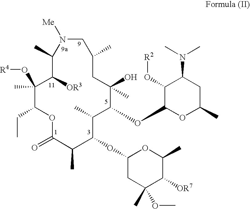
C1(C)C([OR3])C(O[R4])(C)C(CC)OC(=O)C(C)C(OC2CC(OC)(C)C([OR7])C(C)O2)C(C)C(OC2C(O[R2])C(N(C)C)CC(C)O2)C(O)(C)CC(C)CN1[Me]
